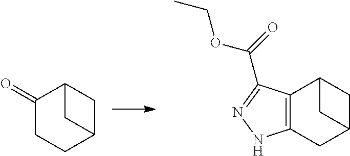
C1(=O)CCC2CC1C2.C12=C(CC3CC1C3)NN=C2C(OCC)=O
